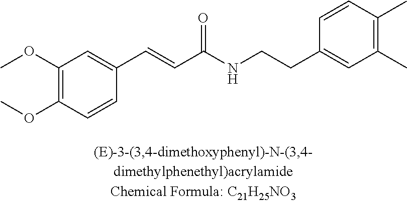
C1(OC)=C(OC)C=CC(C=CC(NCCC2=CC(C)=C(C)C=C2)=O)=C1
